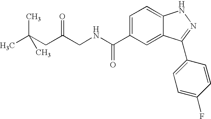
N(C(C1=CC=C2C(=C1)C(C1=CC=C(F)C=C1)=NN2)=O)CC(=O)CC(C)(C)C
